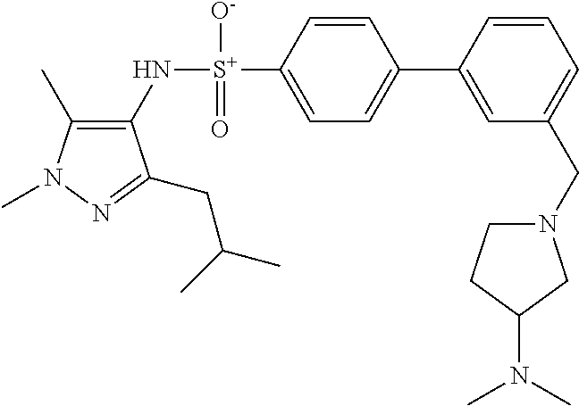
C1(C)=C(N[S+](C2=CC=C(C3=CC(CN4CCC(N(C)C)C4)=CC=C3)C=C2)([O-])=O)C(CC(C)C)=NN1C
